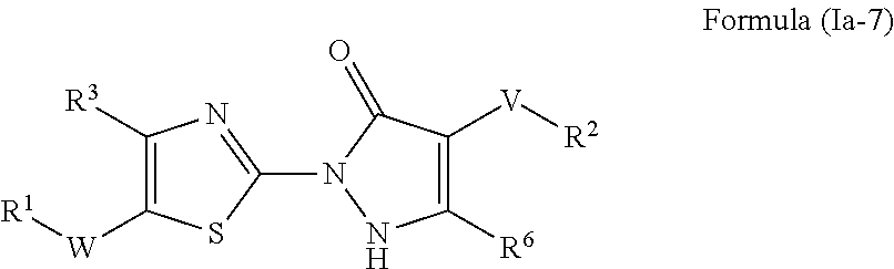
C1([R3])=C([W][R1])SC(N2NC([R6])=C([V][R2])C2=O)=N1
